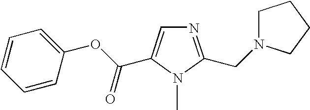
C1=CC=CC(OC(C2=CN=C(CN3CCCC3)N2C)=O)=C1
